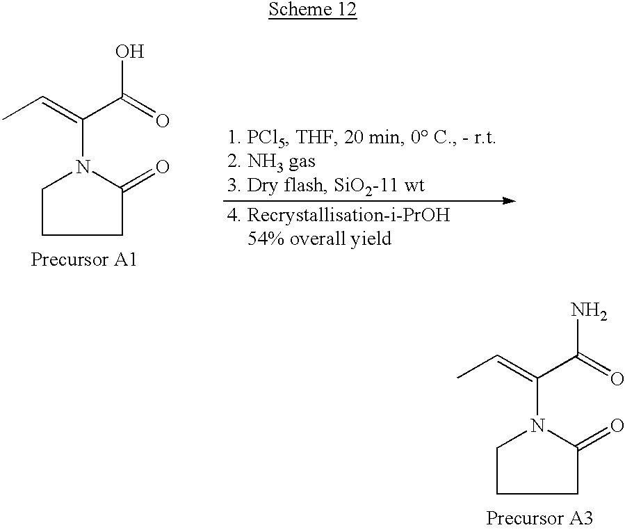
CC=C(C(N)=O)N1CCCC1=O.CC=C(C(O)=O)N1CCCC1=O
